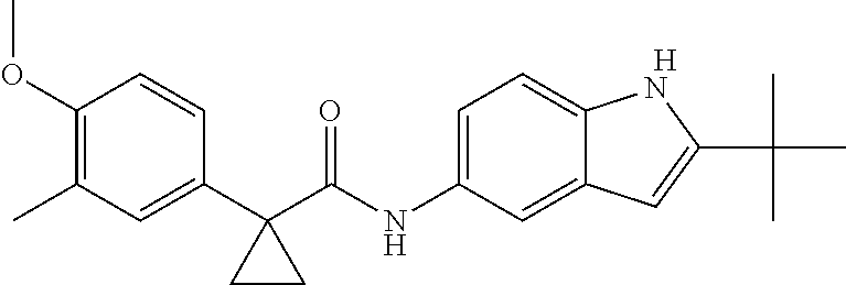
[H].C1(OC)=C(C)C=C(C2(C(NC3=CC=C4C(=C3)C=C(C(C)(C)C)N4)=O)CC2)C=C1
